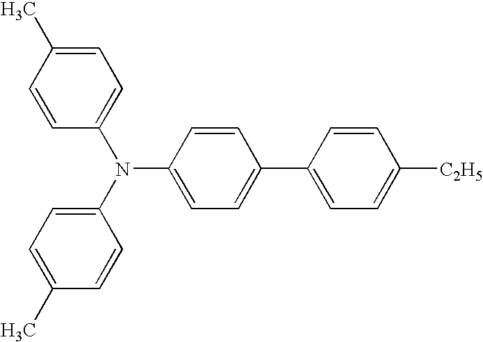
C1=CC(N(C2=CC=C(C3=CC=C([C2H5])C=C3)C=C2)C2=CC=C(C)C=C2)=CC=C1C
